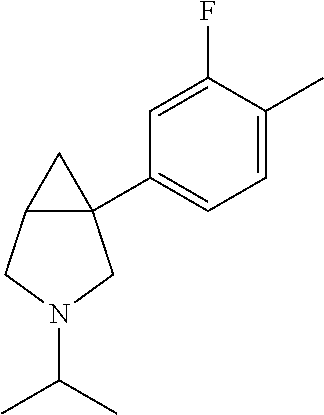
C1=C(C)C(F)=CC(C23CC2CN(C(C)C)C3)=C1
